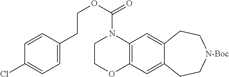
C1COC2=C(N1C(OCCC1=CC=C(Cl)C=C1)=O)C=C1C(=C2)CC[N-Boc]CC1
